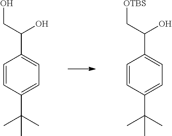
C1=CC(C(C)(C)C)=CC=C1C(CO)O.C1=CC(C(C)(C)C)=CC=C1C(C[OTBS])O
